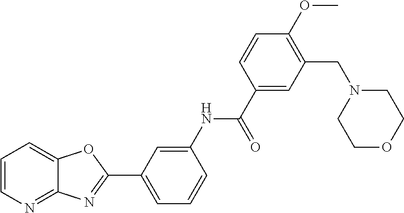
C1=CC=C2C(=N1)N=C(C1=CC=CC(NC(C3=CC(CN4CCOCC4)=C(OC)C=C3)=O)=C1)O2
